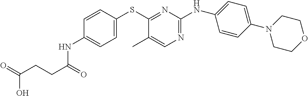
C1(NC(CCC(=O)O)=O)=CC=C(SC2=NC(NC3=CC=C(N4CCOCC4)C=C3)=NC=C2C)C=C1
